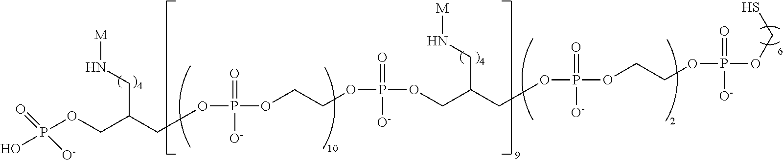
OP(OCC(COP(OCCOP(OCC(CN[M])COP(OCCOP(OCS)(=O)[O-])(=O)[O-])(=O)[O-])(=O)[O-])CN[M])(=O)[O-]
